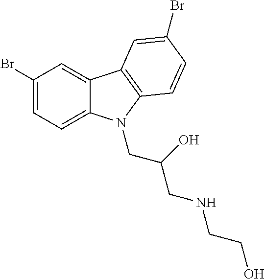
C1(Br)=CC=C2C(=C1)C1=C(N2CC(O)CNCCO)C=CC(Br)=C1
